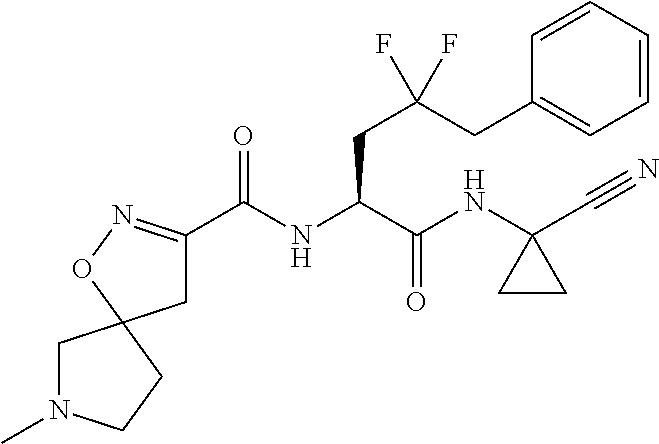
C1(C(NC(C(NC2(C#N)CC2)=O)CC(CC2=CC=CC=C2)(F)F)=O)=NOC2(C1)CN(C)CC2
